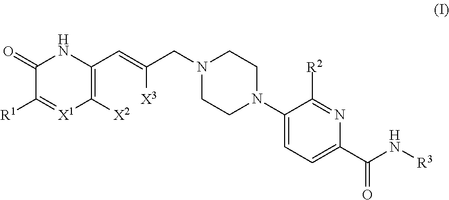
C1(C=C(CN2CCN(C3=CC=C(C(N[R3])=O)N=C3[R2])CC2)[X3])=C([X2])[X1]=C([R1])C(=O)N1
